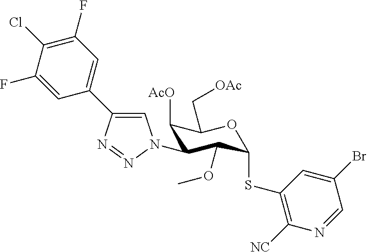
C1(N2C=C(C3=CC(F)=C(Cl)C(F)=C3)N=N2)C(OC)C(SC2=C([NC])N=CC(Br)=C2)OC(C[OAc])C1[AcO]
